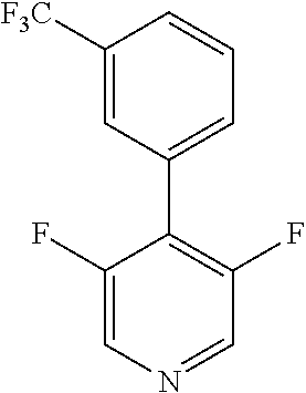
C1(F)=CN=CC(F)=C1C1=CC=CC([F3C])=C1
